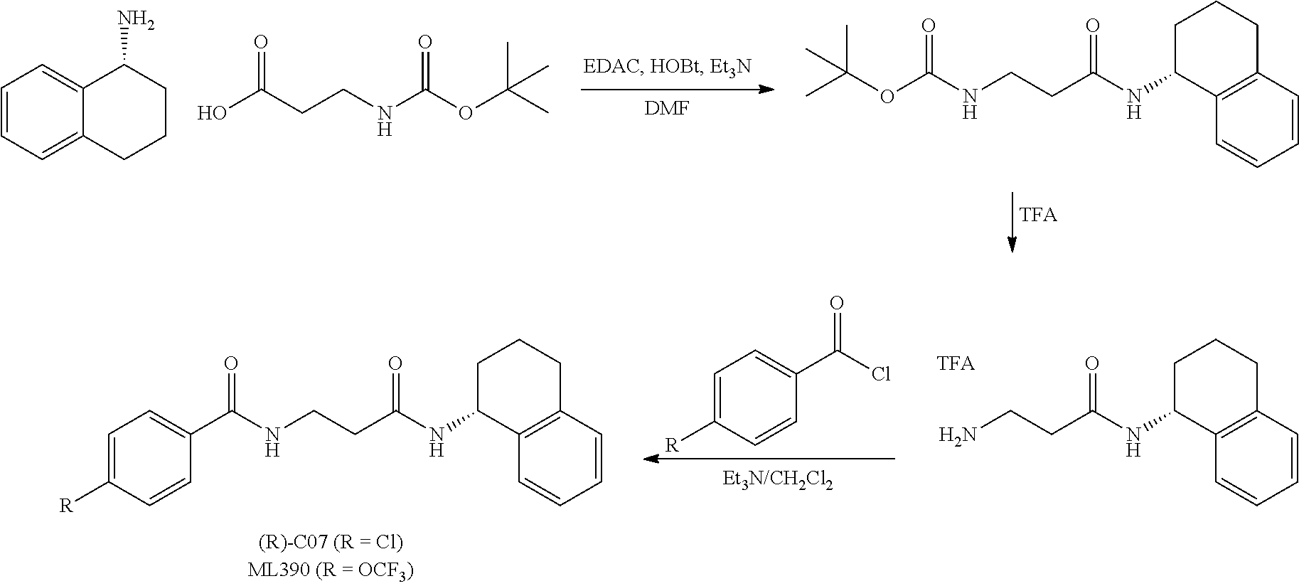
[DMF].C1=CC=C2C(=C1)C(N)CCC2.OC(CCNC(OC(C)(C)C)=O)=O.N(C(CCNC(OC(C)(C)C)=O)=O)C1C2=C(CCC1)C=CC=C2.N(C(CCN)=O)C1C2=C(CCC1)C=CC=C2.N(C(CCNC(C1=CC=C([R])C=C1)=O)=O)C1C2=C(CCC1)C=CC=C2.ClC(C1=CC=C([R])C=C1)=O
